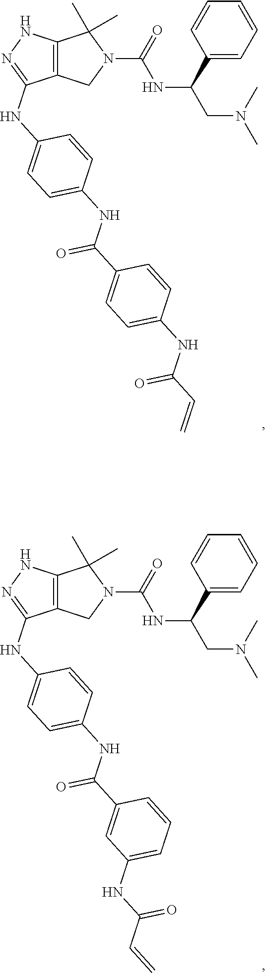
C12=C(NN=C1NC1=CC=C(NC(C3=CC=C(NC(C=C)=O)C=C3)=O)C=C1)C(C)(C)N(C(=O)NC(CN(C)C)C1=CC=CC=C1)C2.C12=C(NN=C1NC1=CC=C(NC(C3=CC(NC(C=C)=O)=CC=C3)=O)C=C1)C(C)(C)N(C(=O)NC(CN(C)C)C1=CC=CC=C1)C2
